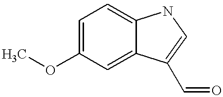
C1=C(OC)C=C2C(=C1)NC=C2C=O
